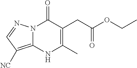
N12C(=C([NC])C=N1)NC(C)=C(CC(OCC)=O)C2=O
